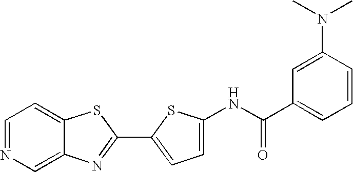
C12=CN=CC=C1SC(C1=CC=C(NC(C3=CC=CC(N(C)C)=C3)=O)S1)=N2
